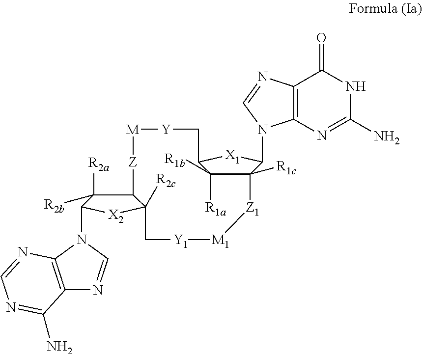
C12=C(N(C3C([R2a])([R2b])C4C([R2c])([X2]3)C[Y1][M1][Z1]C3([R1c])C([R1a])([R1b])C([X1]C3N3C5=C(C(=O)NC(N)=N5)N=C3)C[Y][M][Z]4)C=N1)N=CN=C2N
